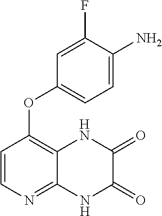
C1=CN=C2C(=C1OC1=CC=C(N)C(F)=C1)NC(=O)C(=O)N2
